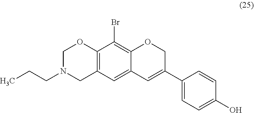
C(N1CC2=C(OC1)C(Br)=C1C(=C2)C=C(C2=CC=C(O)C=C2)CO1)CC
